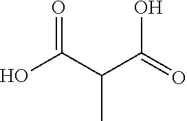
OC(C(C(=O)O)C)=O
